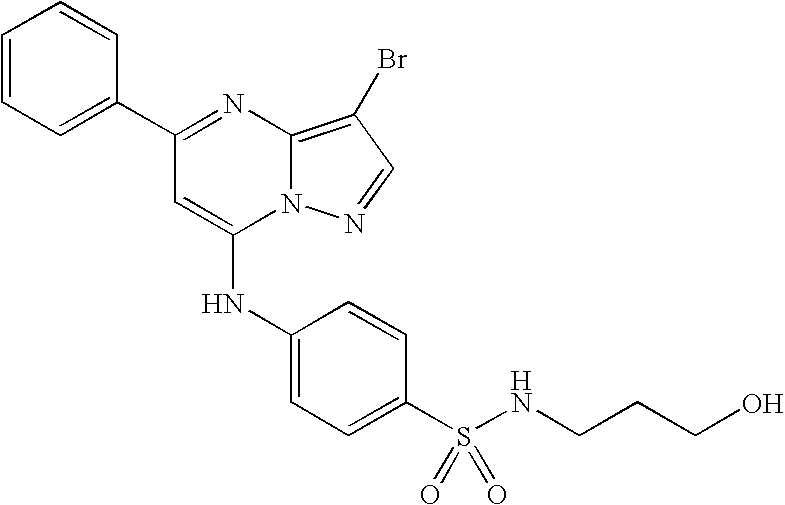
C1=C(C2=NC3=C(Br)C=NN3C(NC3=CC=C(S(=O)(=O)NCCCO)C=C3)=C2)C=CC=C1
